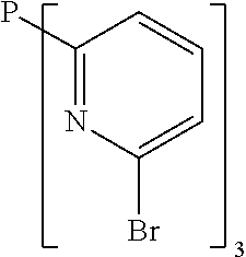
C1(P)=NC(Br)=CC=C1
